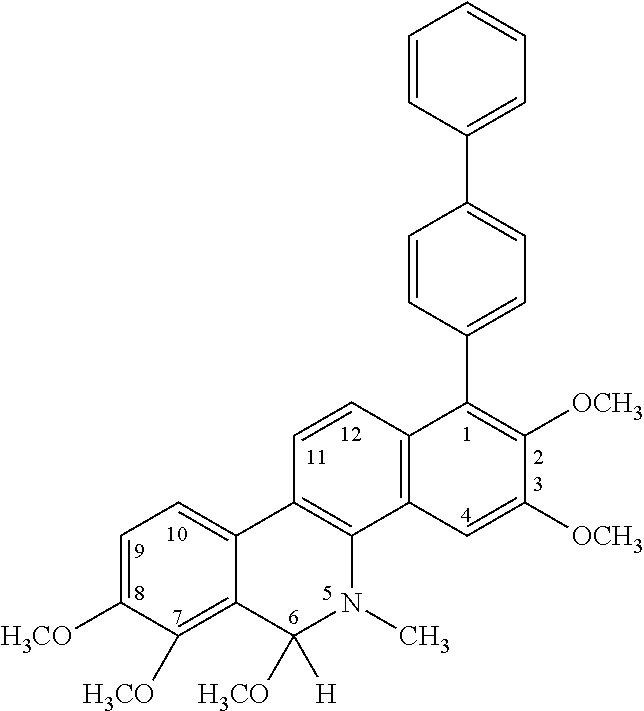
C1=C([H3CO])C([H3CO])=C2C(=C1)C1=C(N(C)C2([H3CO])[H])C2=C(C=C1)C(C1=CC=C(C3=CC=CC=C3)C=C1)=C([OCH3])C([OCH3])=C2
